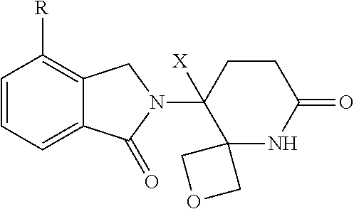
C1=CC=C2C(=C1[R])CN(C1([X])C3(NC(=O)CC1)COC3)C2=O
